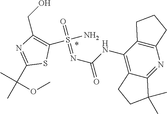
S(N)(=O)(=NC(=O)NC1=C2C(=NC3=C1CCC3)C(C)(C)CC2)C1=C(CO)N=C(C(OC)(C)C)S1
